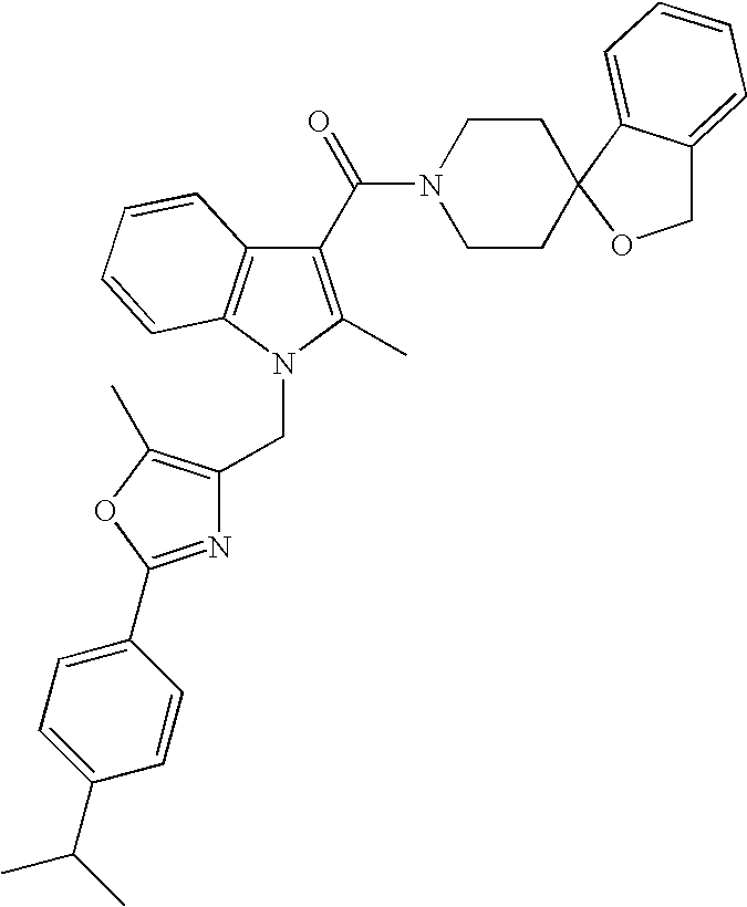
C1(C(=O)N2CCC3(C4=CC=CC=C4CO3)CC2)=C(C)N(CC2=C(C)OC(C3=CC=C(C(C)C)C=C3)=N2)C2=C1C=CC=C2
